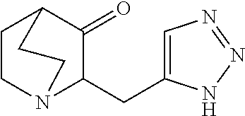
C1CN2C(CC3=CN=NN3)C(=O)C1CC2
